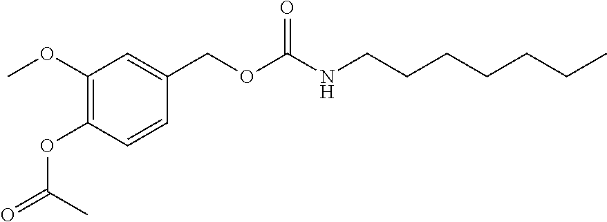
COC1=C(OC(=O)C)C=CC(COC(NCCCCCCC)=O)=C1
